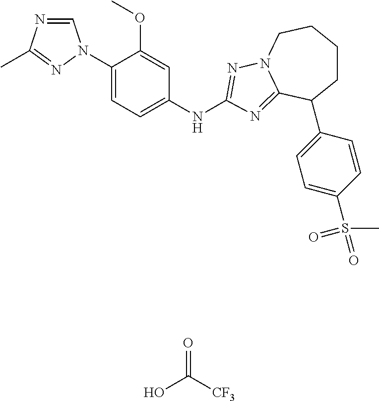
C1=NC(C)=NN1C1=CC=C(NC2=NN3CCCCC(C4=CC=C(S(=O)(C)=O)C=C4)C3=N2)C=C1OC.OC(=O)[CF3]
